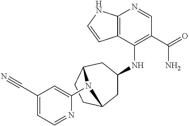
C12=C(C(NC3CC4CCC(C3)N4C3=CC(C#N)=CC=N3)=C(C(=O)N)C=N1)C=CN2
